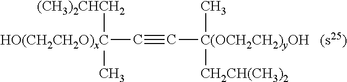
C[HO(CH2CH2O)xC]([(CH3)2CHCH2])C#C[C(OCH2CH2)yOH](C)[CH2CH(CH3)2]
